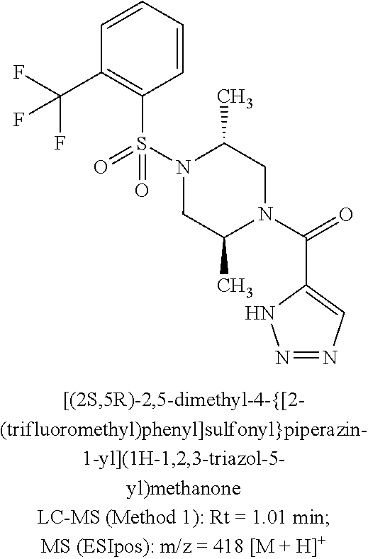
C1=CC=CC(C(F)(F)F)=C1S(=O)(=O)N1CC(C)N(C(=O)C2=CN=NN2)CC1C
